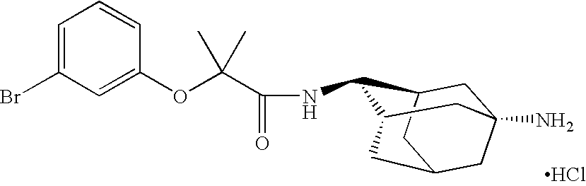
C1C2CC3CC1(N)CC(C3)C2NC(C(OC1=CC(Br)=CC=C1)(C)C)=O.Cl
